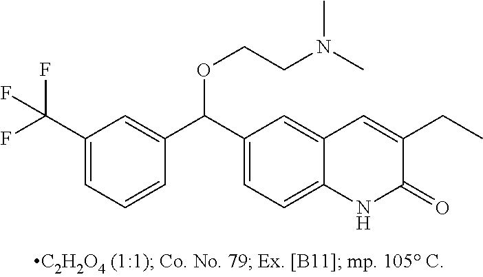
FC(C1=CC=CC(C(C2=CC=C3C(=C2)C=C(CC)C(=O)N3)OCCN(C)C)=C1)(F)F
